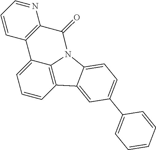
C1=CC2=C3C(=C1)C1=C(N=CC=C1)C(=O)N3C1=CC=C(C3=CC=CC=C3)C=C21
